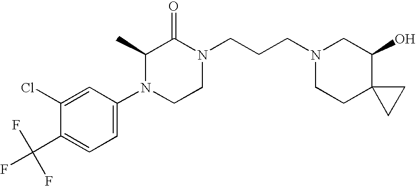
C1(C(F)(F)F)=CC=C(N2CCN(CCCN3CCC4(C(O)C3)CC4)C(=O)C2C)C=C1Cl
